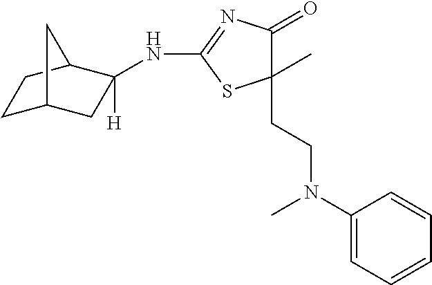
C1C2CC(NC3=NC(=O)C(C)(CCN(C)C4=CC=CC=C4)S3)([H])C(C1)C2
